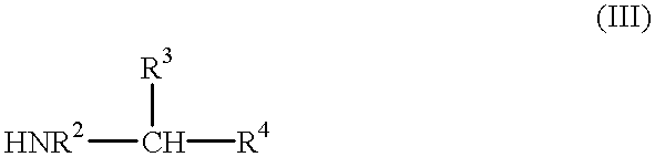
[HNR2]C([R3])[R4]
